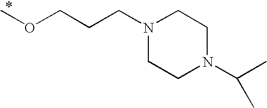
N1(CCCOC)CCN(C(C)C)CC1
